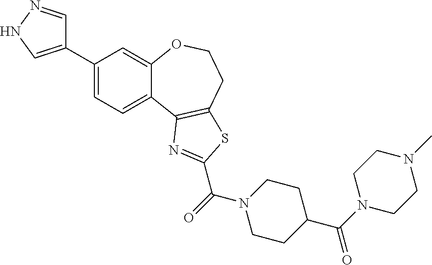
C1(C2=CNN=C2)=CC=C2C(=C1)OCCC1=C2N=C(C(N2CCC(C(N3CCN(C)CC3)=O)CC2)=O)S1
